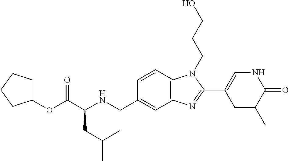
C1=CC2=C(C=C1CNC(C(OC1CCCC1)=O)CC(C)C)N=C(C1=CNC(=O)C(C)=C1)N2CCCO
